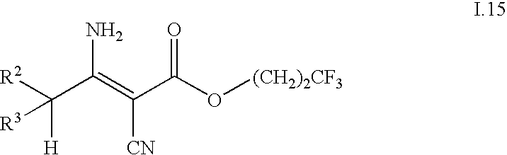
[R2]C(C(=C(C(O[(CH2)2CF3])=O)[CN])N)([H])[R3]
